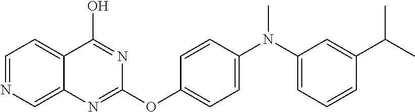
C1=NC=C2C(=C1)C(O)=NC(OC1=CC=C(N(C)C3=CC=CC(C(C)C)=C3)C=C1)=N2
